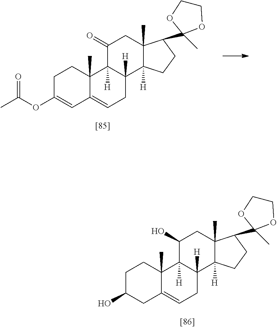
C1C(OC(C)=O)=CC2=CCC3([H])C([H])(C2(C)C1)C(=O)CC1(C)C3([H])CCC1C1(C)OCCO1.C1C(O)CC2=CCC3([H])C([H])(C2(C)C1)C(O)CC1(C)C3([H])CCC1C1(C)OCCO1
